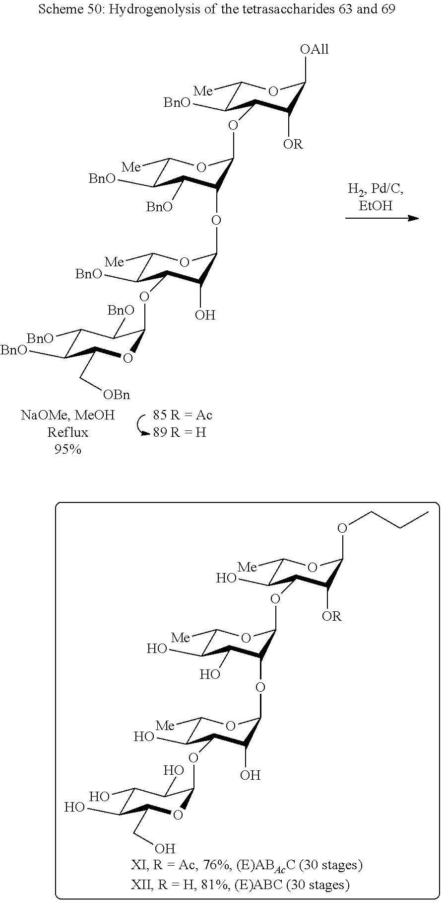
C1([Me])C([BnO])C(OC2C(OC3C(O)C(OC4OC(C[OBn])C([BnO])C([BnO])C4[BnO])C([BnO])C([Me])O3)C([BnO])C([BnO])C([Me])O2)C([OR])C([OAll])O1.C1([Me])C(O)C(OC2C(OC3C(O)C(OC4OC(CO)C(O)C(O)C4O)C(O)C([Me])O3)C(O)C(O)C([Me])O2)C([OR])C(OCCC)O1
